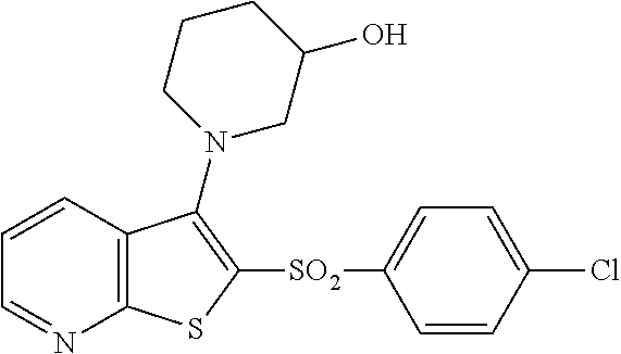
C1=CC2=C(N=C1)SC([SO2]C1=CC=C(Cl)C=C1)=C2N1CC(O)CCC1
